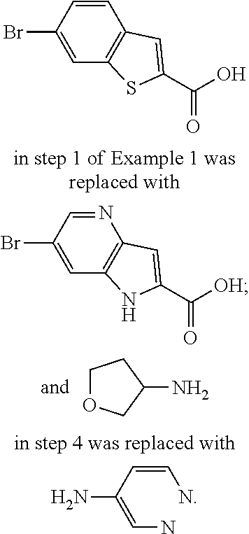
C1OCC(N)C1.C1=C(Br)C=CC2=C1SC(C(O)=O)=C2.C1=C(Br)C=NC2=C1NC(C(=O)[OH])=C2.C(N)=C(C=CN)N
